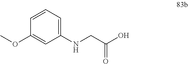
C1(OC)=CC(NCC(O)=O)=CC=C1
